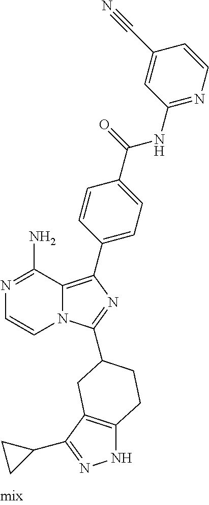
N1=C(N)C2=C(C3=CC=C(C(=O)NC4=NC=CC(C#N)=C4)C=C3)N=C(C3CCC4=C(C(C5CC5)=NN4)C3)N2C=C1
